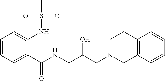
C1(C(NCC(CN2CC3=C(CC2)C=CC=C3)O)=O)=CC=CC=C1NS(C)(=O)=O
